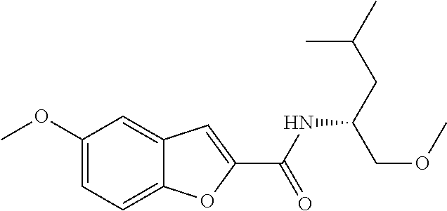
C(NC(CC(C)C)COC)(=O)C1=CC2=CC(OC)=CC=C2O1
